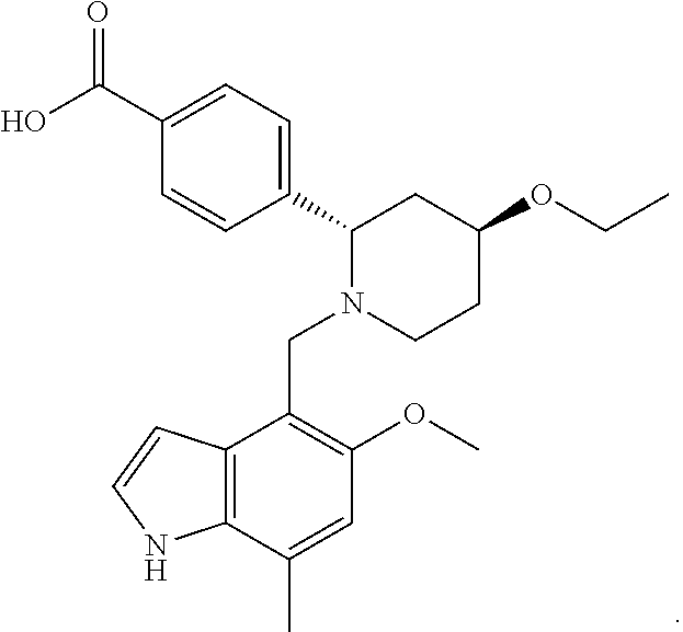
C1(C2=CC=C(C(O)=O)C=C2)N(CC2=C(OC)C=C(C)C3=C2C=CN3)CCC(OCC)C1
